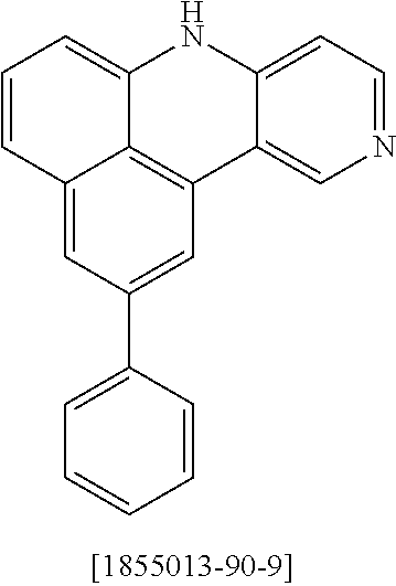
C1=CC2=CC(C3=CC=CC=C3)=CC3=C2C(=C1)NC1=CC=NC=C31
